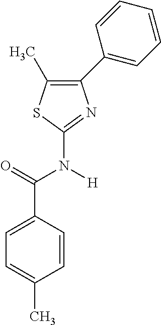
C1(C2=CC=CC=C2)=C(C)SC(N(C(C2=CC=C(C)C=C2)=O)[H])=N1
